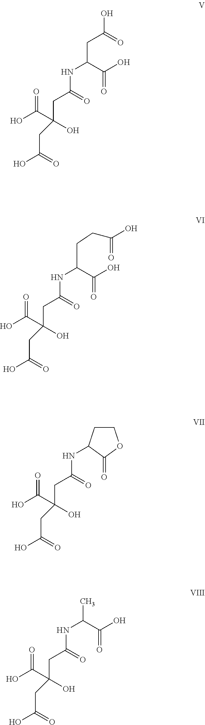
C(C(O)=O)(CC(=O)O)NC(CC(CC(O)=O)(O)C(O)=O)=O.C(C(O)=O)(CCC(O)=O)NC(CC(CC(O)=O)(O)C(O)=O)=O.N(C(CC(CC(O)=O)(O)C(O)=O)=O)C1CCOC1=O.N(C(CC(CC(O)=O)(O)C(O)=O)=O)C(C(O)=O)C
